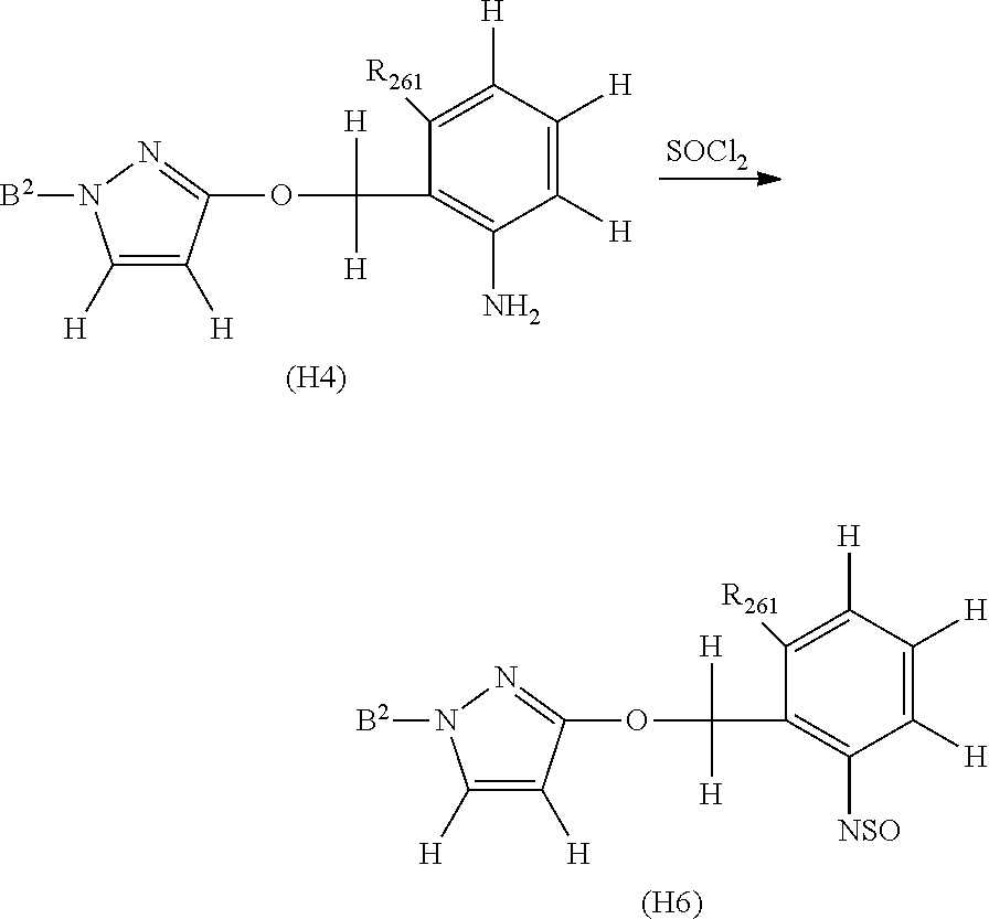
C1([H])=C([H])C([H])=C([R261])C(C([H])([H])OC2=NN([B2])C([H])=C2[H])=C1[NSO].[(H6)].C1([H])=C([H])C([H])=C([R261])C(C([H])([H])OC2=NN([B2])C([H])=C2[H])=C1N.[(H4)].[SOCl2]
